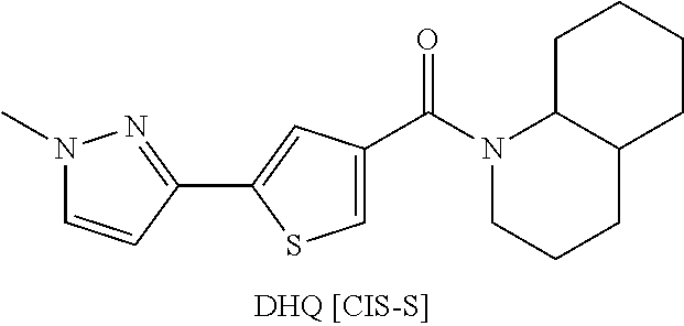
C1=C(C(N2CCCC3C2CCCC3)=O)C=C(C2=NN(C)C=C2)S1
